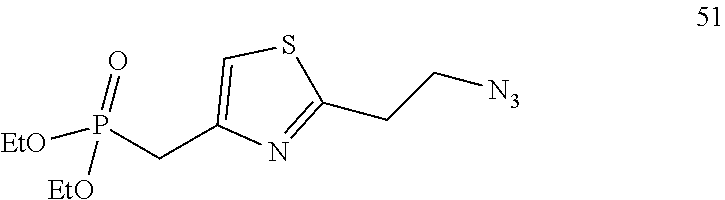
C(C1=CSC(CC[N3])=N1)P([EtO])(=O)[EtO]
